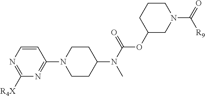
C1=CN=C([R4X])N=C1N1CCC(N(C(=O)OC2CN(C(=O)[R9])CCC2)C)CC1
